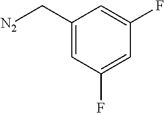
[N2]CC1=CC(F)=CC(F)=C1
